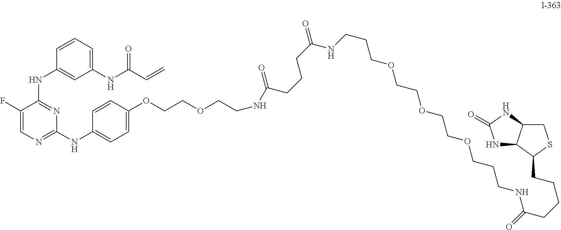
C1(F)=CN=C(NC2=CC=C(OCCOCCNC(CCCC(=O)NCCCOCCOCCOCCCNC(=O)CCCCC3C4C(CS3)NC(=O)N4)=O)C=C2)N=C1NC1=CC(NC(C=C)=O)=CC=C1
